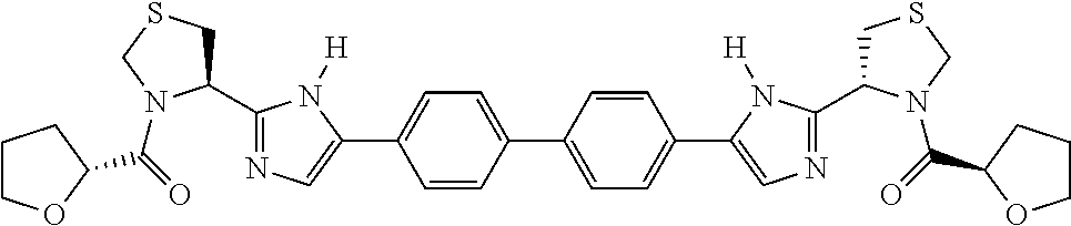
C1(C2=NC=C(C3=CC=C(C4=CC=C(C5=CN=C(C6CSCN6C(=O)C6CCCO6)N5[H])C=C4)C=C3)N2[H])CSCN1C(=O)C1OCCC1
